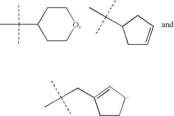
C1OCCC(C(C)(C)C)C1.C1C=CCC1C(C)(C)C.C1CCC=C1CC(C)(C)C
